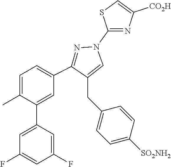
C1=C(C)C(C2=CC(F)=CC(F)=C2)=CC(C2=NN(C3=NC([CO2H])=CS3)C=C2CC2=CC=C([SO2NH2])C=C2)=C1
